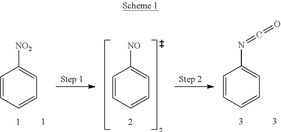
C1=CC=CC=C1[NO2].C1=CC=CC=C1[NO].C1=CC=CC=C1N=C=O
